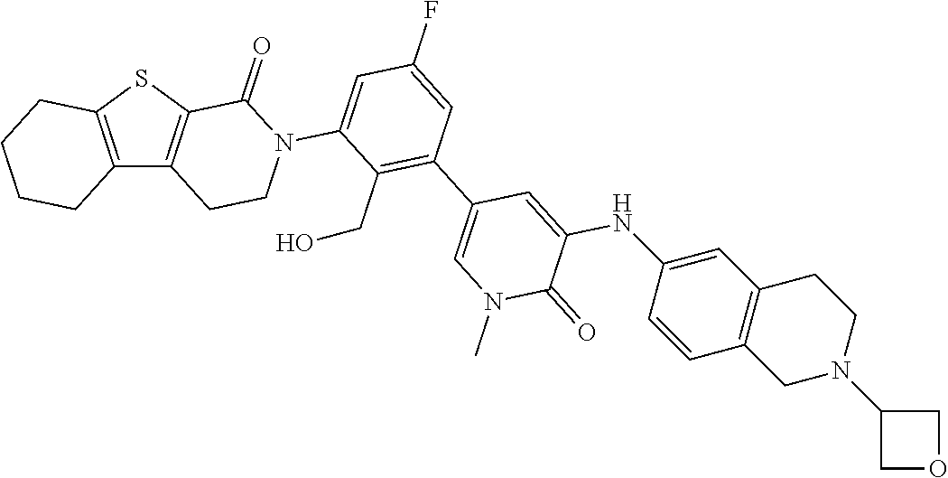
C12=C(SC3=C1CCN(C1=CC(F)=CC(C4=CN(C)C(=O)C(NC5=CC6=C(C=C5)CN(C5COC5)CC6)=C4)=C1CO)C3=O)CCCC2
